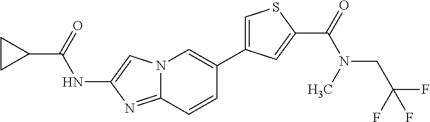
C1(C(=O)NC2=CN3C(=N2)C=CC(C2=CSC(C(=O)N(CC(F)(F)F)C)=C2)=C3)CC1
